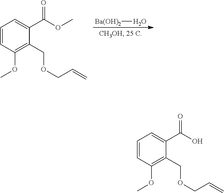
C1(OC)=C(COCC=C)C(C(OC)=O)=CC=C1.[Ba(OH)2]O.C1(OC)=C(COCC=C)C(C(O)=O)=CC=C1
